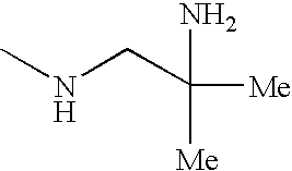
CNCC([Me])(N)[Me]
